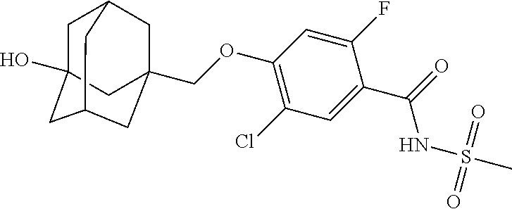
C1(OCC23CC4CC(O)(CC(C2)C4)C3)=C(Cl)C=C(C(NS(=O)(=O)C)=O)C(F)=C1
